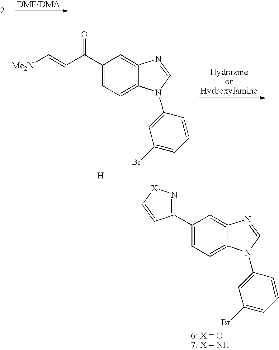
C1(C(C=C[Me2N])=O)=CC=C2C(=C1)N=CN2C1=CC(Br)=CC=C1.[H].C1(C2=N[X]C=C2)=CC=C2C(=C1)N=CN2C1=CC(Br)=CC=C1.[6: X = O7: X = NH]
